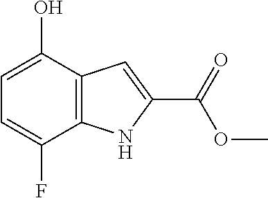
C1=C(F)C2=C(C(O)=C1)C=C(C(=O)OC)N2
